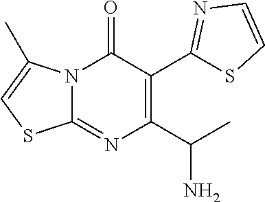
N12C(=NC(C(C)N)=C(C3=NC=CS3)C1=O)SC=C2C
